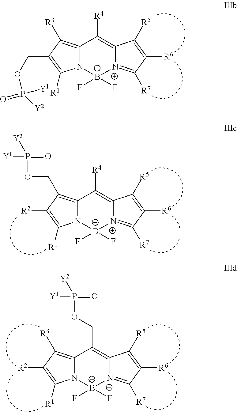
C12=C([R3])C(COP([Y2])([Y1])=O)=C([R1])N1[B-](F)(F)[N+]1=C([R7])C([R6])=C([R5])C1=C2[R4].C12=C(COP([Y2])(=O)[Y1])C([R2])=C([R1])N1[B-](F)(F)[N+]1=C([R7])C([R6])=C([R5])C1=C2[R4].C12=C([R3])C([R2])=C([R1])N1[B-](F)(F)[N+]1=C([R7])C([R6])=C([R5])C1=C2COP([Y2])(=O)[Y1]
